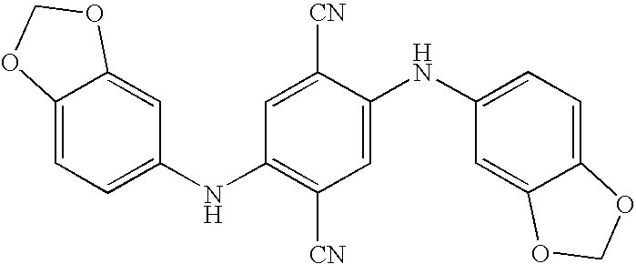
C12=CC=C(NC3=C([CN])C=C(NC4=CC=C5C(=C4)OCO5)C([CN])=C3)C=C1OCO2
